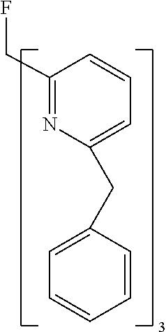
C1(CF)=NC(CC2=CC=CC=C2)=CC=C1
